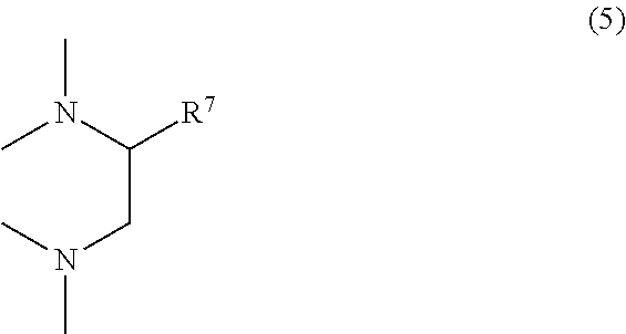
C(C(N(C)C)[R7])N(C)C
